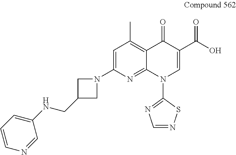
C1=C(N2CC(CNC3=CC=CN=C3)C2)N=C2C(=C1C)C(=O)C(C(O)=O)=CN2C1=NC=NS1
